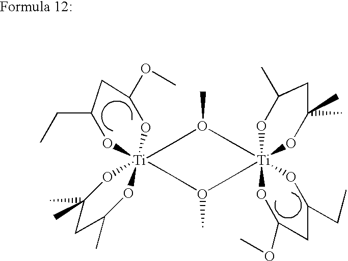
C(C1O[Ti]23(OC(OC)C1)(OC(C)(C)CC(C)O2)CO(C)C[Ti]12(CO(C)C3)(OC(OC)CC(CC)O1)OC(C)CC(C)(C)O2)C
